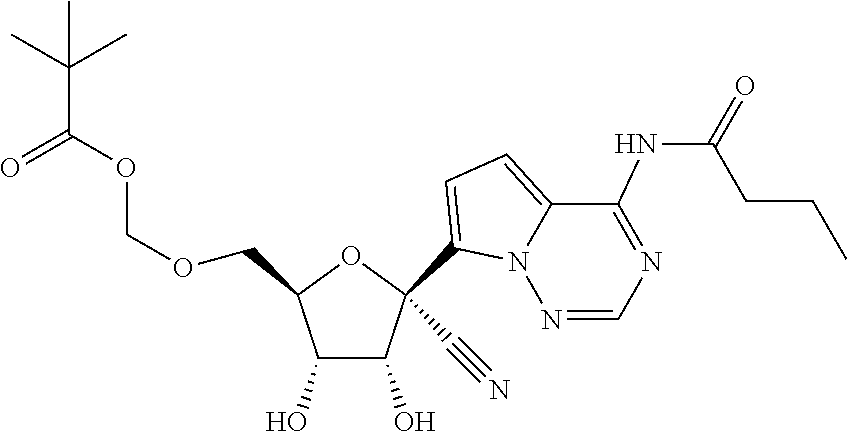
C(OCC1OC(C#N)(C2=CC=C3C(NC(=O)CCC)=NC=NN32)C(O)C1O)OC(=O)C(C)(C)C
